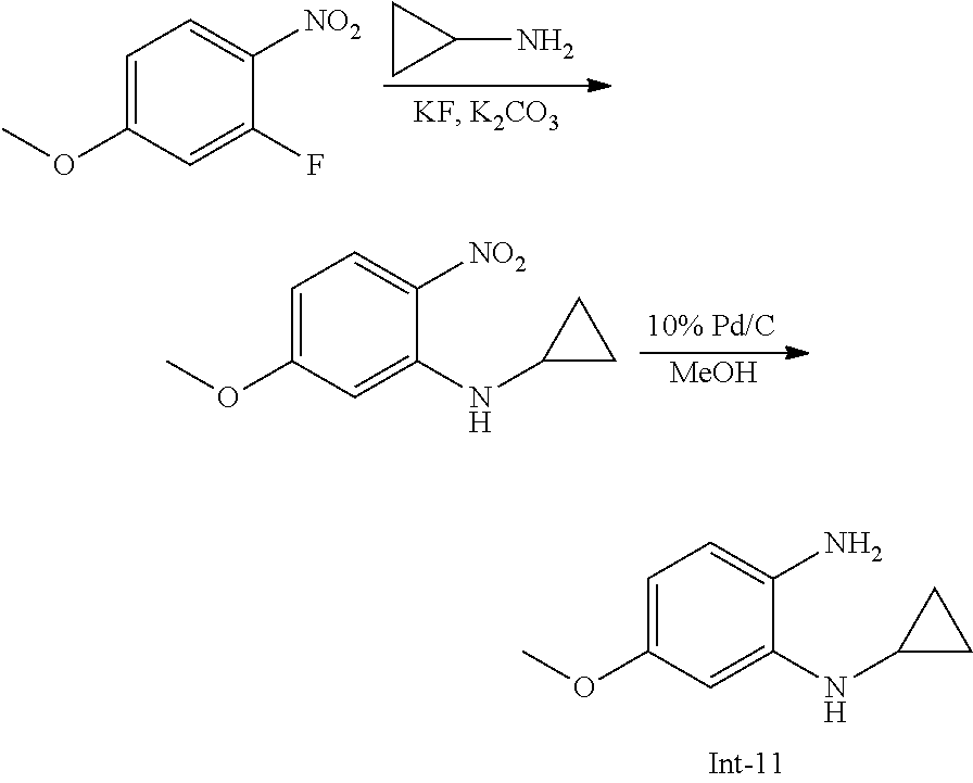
[MeOH].C1=C(OC)C=C(NC2CC2)C([NO2])=C1.C1=C(OC)C=C(F)C([NO2])=C1.C1(N)CC1.C1=C(OC)C=C(NC2CC2)C(N)=C1
